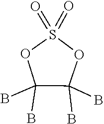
O1C(B)(B)C(B)(B)OS1(=O)=O
